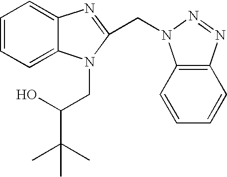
C1=CC=C2C(=C1)N=C(CN1C3=C(C=CC=C3)N=N1)N2CC(C(C)(C)C)O
